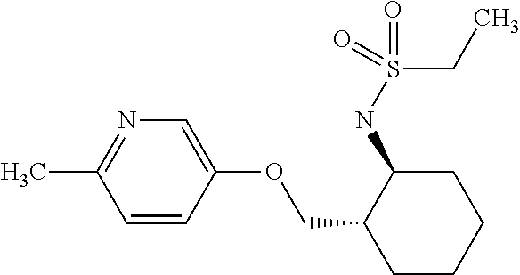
CC1=NC=C(OCC2CCCCC2NS(CC)(=O)=O)C=C1
